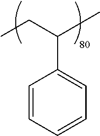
C(C)C(C)C1=CC=CC=C1
